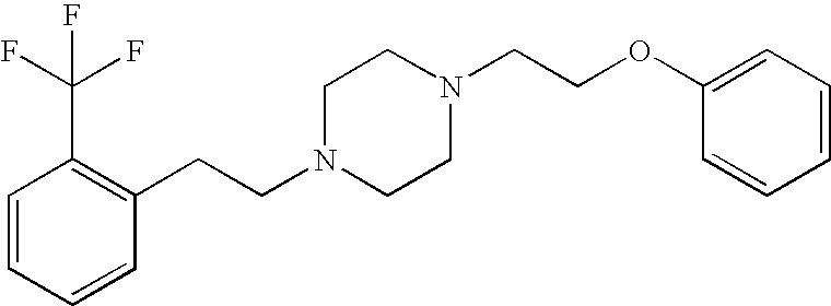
C1=CC=CC(CCN2CCN(CCOC3=CC=CC=C3)CC2)=C1C(F)(F)F
